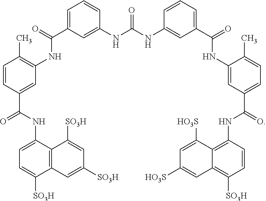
C1=C(C(=O)NC2=C(C)C=CC(C(=O)NC3=CC=C([SO3H])C4=C3C([SO3H])=CC([SO3H])=C4)=C2)C=C(NC(NC2=CC(C(NC3=CC(C(NC4=C5C(=C([SO3H])C=C4)C=C([HO3S])C=C5[HO3S])=O)=CC=C3C)=O)=CC=C2)=O)C=C1
